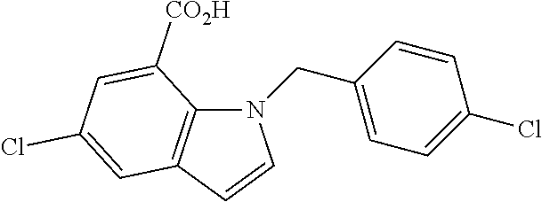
N1(CC2=CC=C(Cl)C=C2)C2=C(C=C1)C=C(Cl)C=C2[CO2H]
